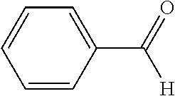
C1=CC(C(=O)[H])=CC=C1
